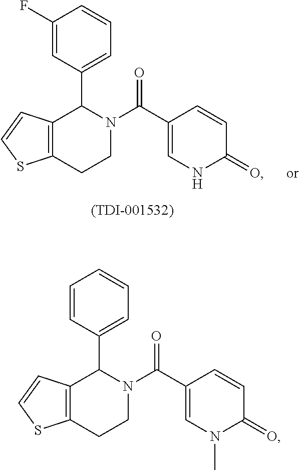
C12=C(CCN(C(=O)C3=CN(C)C(=O)C=C3)C1C1=CC=CC=C1)SC=C2.C12=C(CCN(C(=O)C3=CNC(=O)C=C3)C1C1=CC=CC(F)=C1)SC=C2
